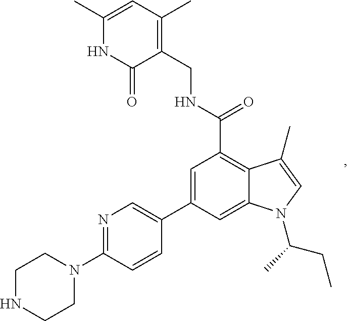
C1NCCN(C2=NC=C(C3=CC(C(NCC4=C(C)C=C(C)NC4=O)=O)=C4C(=C3)N(C(CC)C)C=C4C)C=C2)C1
